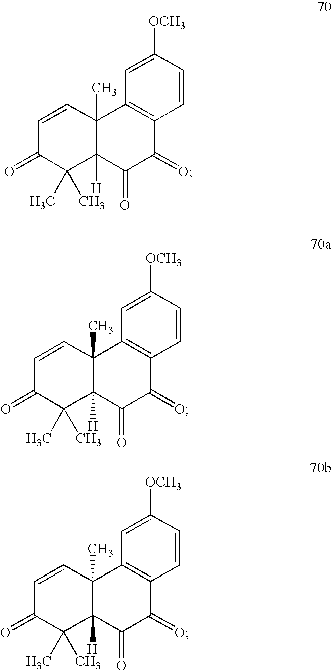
C1=CC2(C)C([H])(C(C)(C)C1=O)C(=O)C(=O)C1=C2C=C([OCH3])C=C1.C1=CC2(C)C([H])(C(C)(C)C1=O)C(=O)C(=O)C1=C2C=C([OCH3])C=C1.C1=CC2(C)C([H])(C(C)(C)C1=O)C(=O)C(=O)C1=C2C=C([OCH3])C=C1
